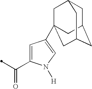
C1=C(C(=O)C)N([H])C=C1C12CC3CC(CC(C1)C3)C2
